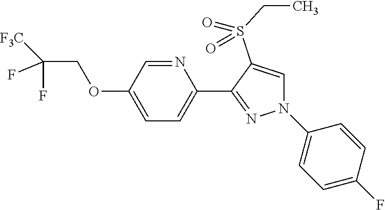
N1=CC(OCC(F)([F3C])F)=CC=C1C1=NN(C2=CC=C(F)C=C2)C=C1S(=O)(CC)=O
